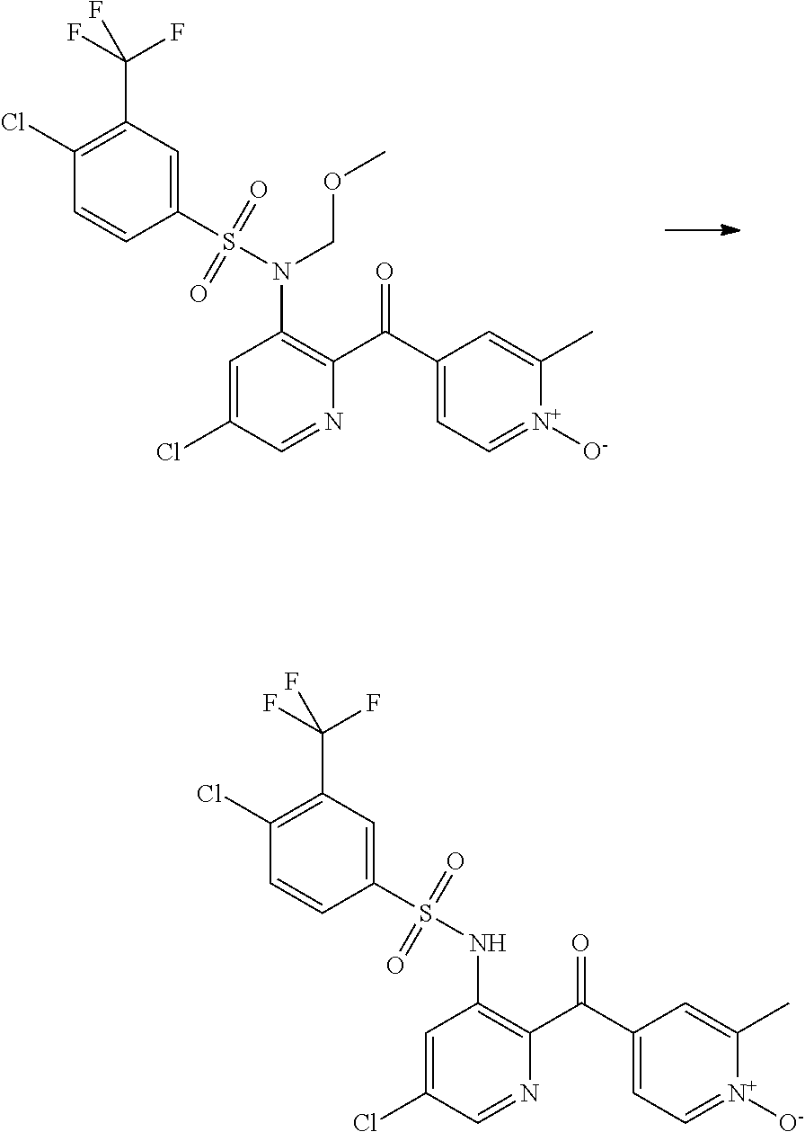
C1(S(N(COC)C2=C(C(C3=CC=[N+]([O-])C(C)=C3)=O)N=CC(Cl)=C2)(=O)=O)=CC(C(F)(F)F)=C(Cl)C=C1.C1(S(NC2=C(C(C3=CC=[N+]([O-])C(C)=C3)=O)N=CC(Cl)=C2)(=O)=O)=CC(C(F)(F)F)=C(Cl)C=C1
